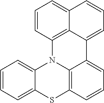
C1=CC=C2C(=C1)N1C3=C(S2)C=CC=C3C2=CC=CC3=CC=CC1=C32
